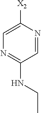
C1=NC([X2])=CN=C1NCC
